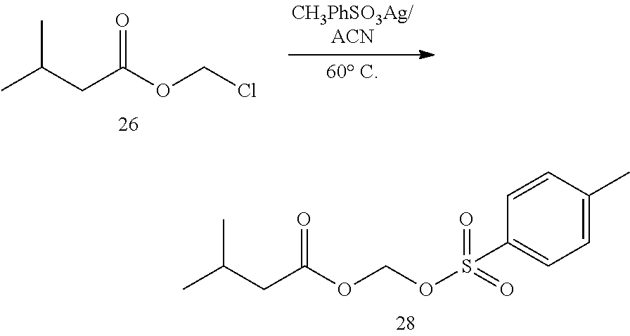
C(C(OCCl)=O)C(C)C.C(C(OCOS(=O)(=O)C1=CC=C(C)C=C1)=O)C(C)C
